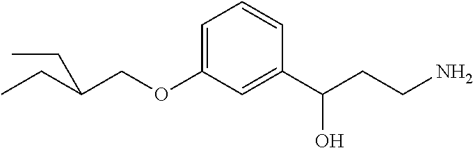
C(OC1=CC=CC(C(CCN)O)=C1)C(CC)CC
